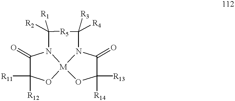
C1([R2])([R1])[R5]C([R4])([R3])N2C(=O)C([R14])([R13])O[M]23OC([R12])([R11])C(=O)N13
